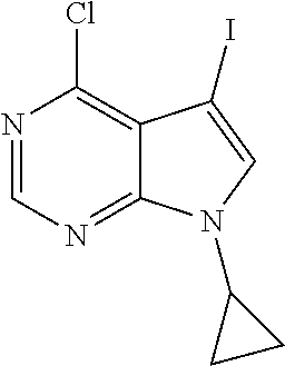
N1=CN=C2C(=C1Cl)C(I)=CN2C1CC1
